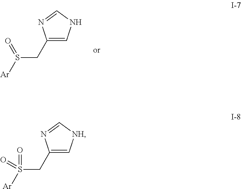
C1(CS([Ar])=O)=CNC=N1.C1(CS([Ar])(=O)=O)=C[NH]C=N1
